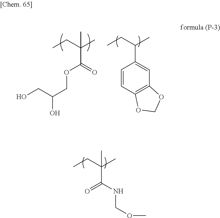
CCC(C)(C(=O)NCOC)C.CCC(C)(C)C(=O)OCC(O)CO.CCC(C)C1=CC2=C(C=C1)OCO2
